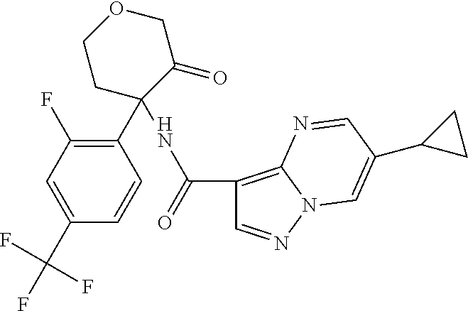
C1(C2(NC(C3=C4N(N=C3)C=C(C3CC3)C=N4)=O)C(=O)COCC2)=C(F)C=C(C(F)(F)F)C=C1
